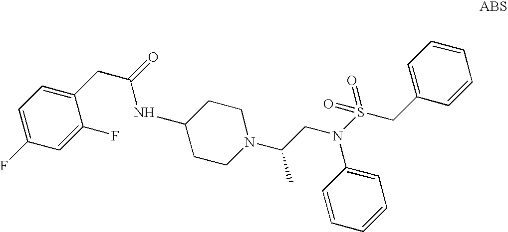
C1(CC(=O)NC2CCN(C(CN(S(CC3=CC=CC=C3)(=O)=O)C3=CC=CC=C3)C)CC2)=CC=C(F)C=C1F
